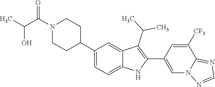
N1(C(C(C)O)=O)CCC(C2=CC=C3C(=C2)C(C(C)C)=C(C2=CN4C(=NC=N4)C([CF3])=C2)N3)CC1
